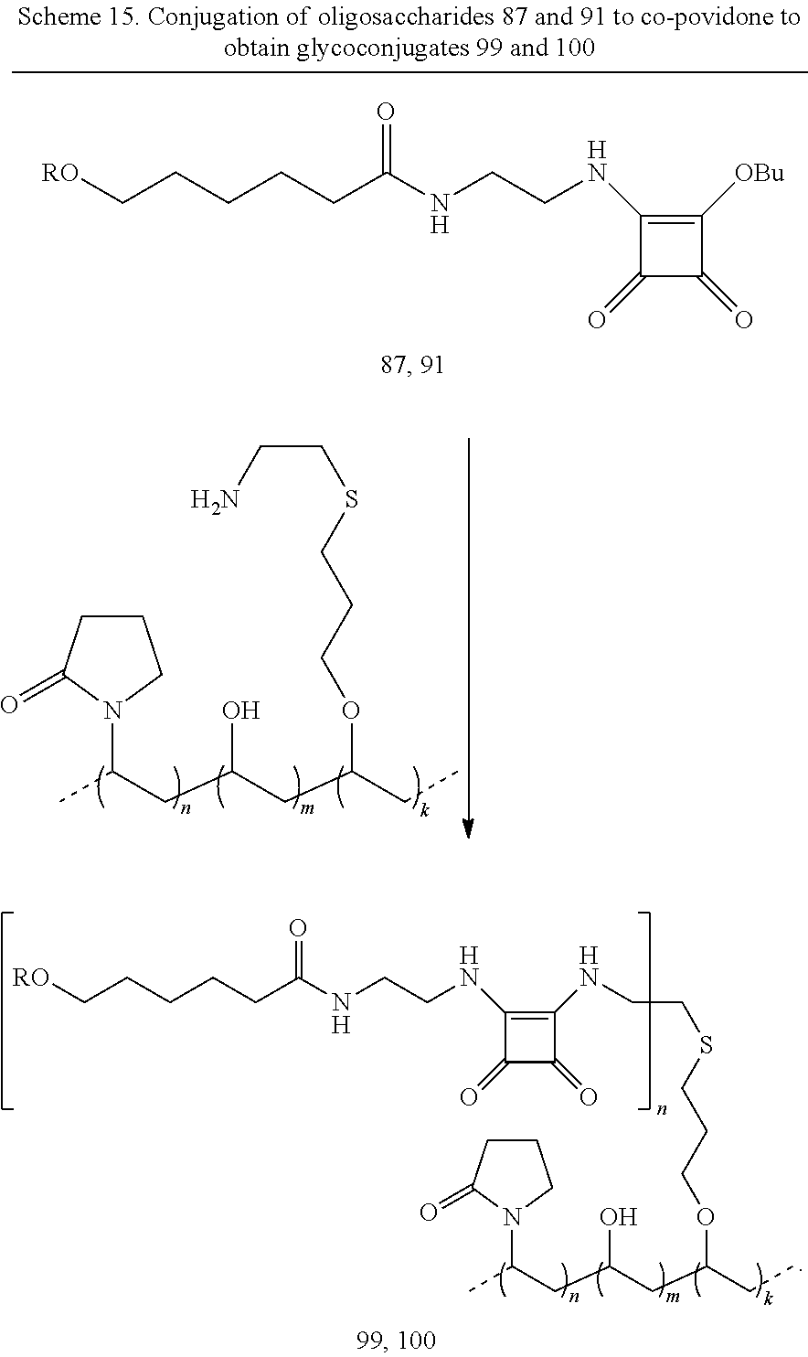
CC(CC(CC(CC)OCCCSCCN)O)N1C(=O)CCC1.[RO]CCCCCC(NCCNC1=C([OBu])C(=O)C1=O)=O.CC(CC(CC(CC)OCCCSCCNC1=C(NCCNC(CCCCC[RO])=O)C(=O)C1=O)O)N1C(=O)CCC1
